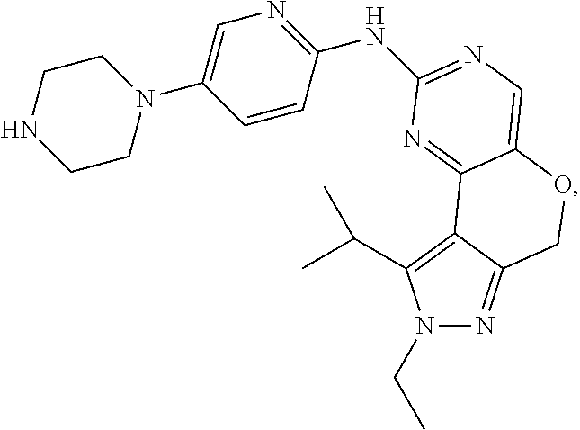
N1(CC)N=C2C(=C1C(C)C)C1=NC(NC3=NC=C(N4CCNCC4)C=C3)=NC=C1OC2
